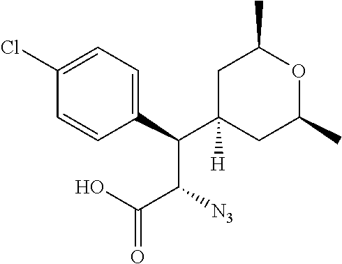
C1=C(Cl)C=CC(C(C2([H])CC(C)OC(C)C2)C(C(O)=O)[N3])=C1
